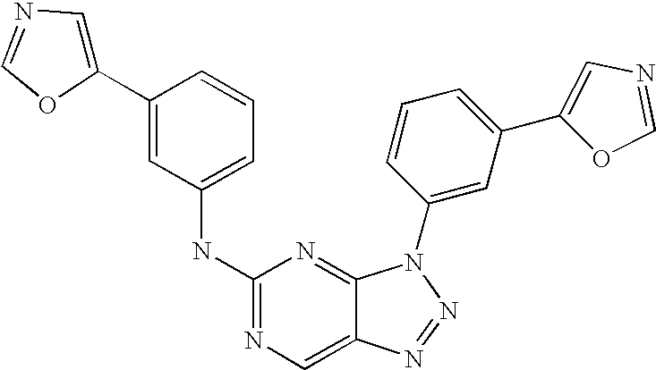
N(C1=NC=C2C(=N1)N(C1=CC(C3=CN=CO3)=CC=C1)N=N2)C1=CC=CC(C2=CN=CO2)=C1
